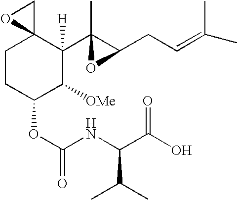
C1CC(OC(=O)NC(C(C)C)C(O)=O)C([OMe])C(C2(C)C(CC=C(C)C)O2)([H])C12CO2
